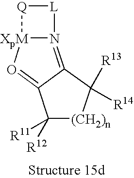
N12=C3C(=O[XpM]1[Q][L]2)C([R12])([R11])[(CH2)n]C3([R13])[R14]
